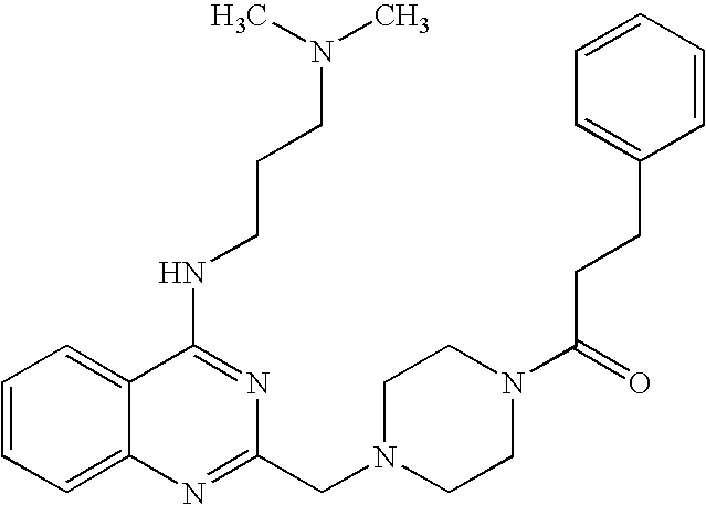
C1=CC=C2C(=C1)C(NCCCN(C)C)=NC(CN1CCN(C(CCC3=CC=CC=C3)=O)CC1)=N2
